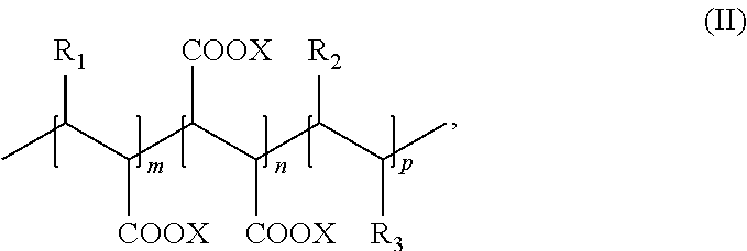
[R1]C(C(C(C(C(C(C)[R3])[R2])[COOX])[COOX])[COOX])C
